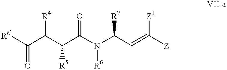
[Ra]C(C(C(C(N(C(C=C([Z])[Z1])[R7])[R6])=O)[R5])[R4])=O
